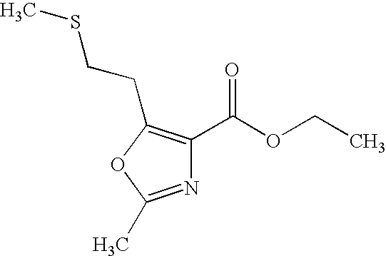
N1=C(C)OC(CCSC)=C1C(OCC)=O
